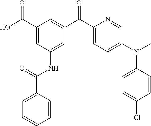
O=C(C1=CC(NC(C2=CC=CC=C2)=O)=CC(C(C2=CC=C(N(C)C3=CC=C(Cl)C=C3)C=N2)=O)=C1)O
